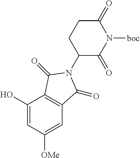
C1(O)=CC([OMe])=CC2=C1C(=O)N(C1C(=O)N([boc])C(=O)CC1)C2=O
